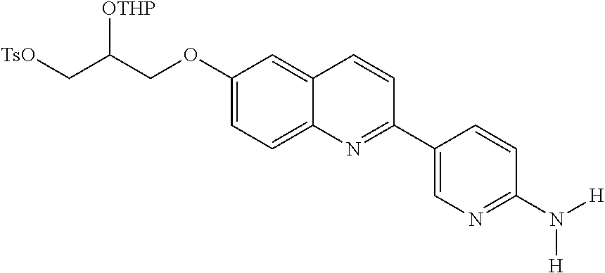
C1(OCC(C[TsO])[OTHP])=CC=C2C(=C1)C=CC(C1=CN=C(N([H])[H])C=C1)=N2
